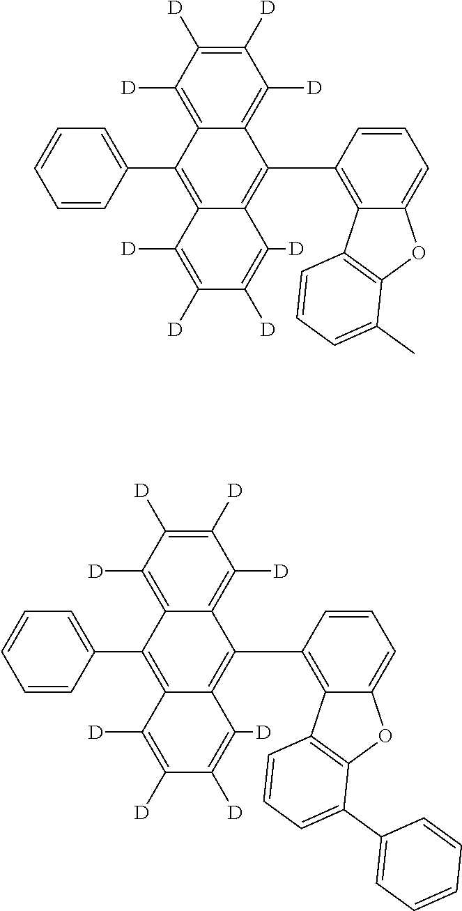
C1=CC=C(C2=C3C([D])=C([D])C([D])=C([D])C3=C(C3=C4C(=CC=C3)OC3=C4C=CC=C3C3=CC=CC=C3)C3=C([D])C([D])=C([D])C([D])=C32)C=C1.C1=CC=C(C2=C3C([D])=C([D])C([D])=C([D])C3=C(C3=C4C(=CC=C3)OC3=C4C=CC=C3C)C3=C([D])C([D])=C([D])C([D])=C32)C=C1
